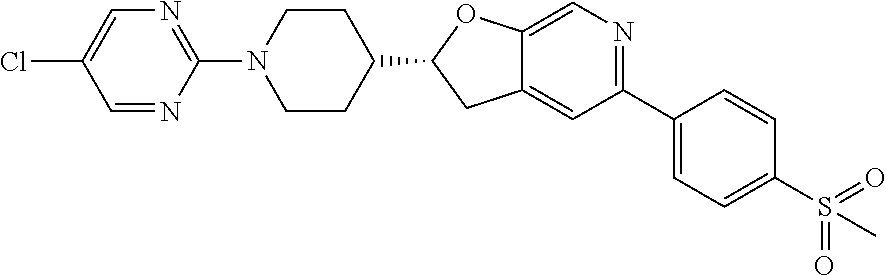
C1=C(Cl)C=NC(N2CCC(C3CC4=CC(C5=CC=C(S(=O)(=O)C)C=C5)=NC=C4O3)CC2)=N1
